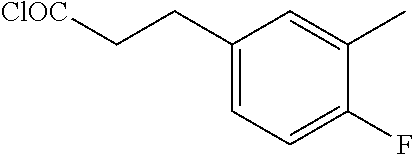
C1(CC[ClOC])=CC=C(F)C(C)=C1
